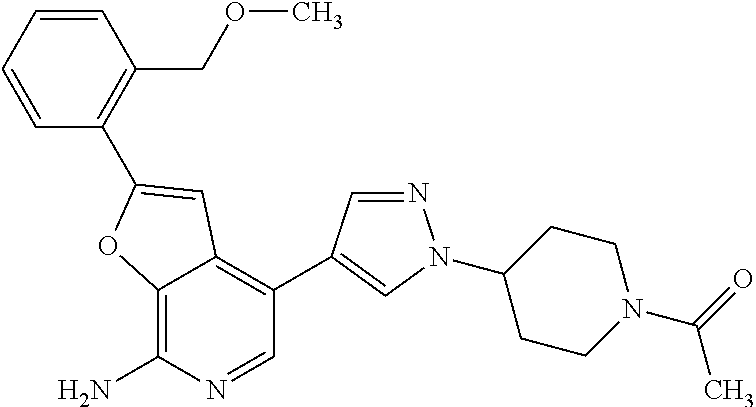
C12=C(N)N=CC(C3=CN(C4CCN(C(=O)C)CC4)N=C3)=C1C=C(C1=C(COC)C=CC=C1)O2
